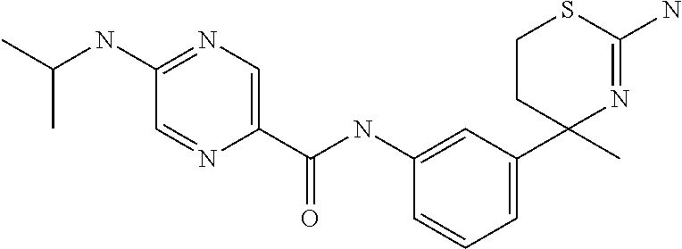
C1(NC(C2=CN=C(NC(C)C)C=N2)=O)=CC(C2(C)N=C(N)SCC2)=CC=C1
